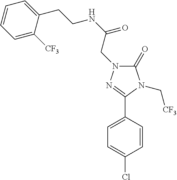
C1(=O)N(CC(NCCC2=CC=CC=C2[CF3])=O)N=C(C2=CC=C(Cl)C=C2)N1C[CF3]
